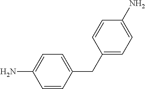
C1=CC(CC2=CC=C(N)C=C2)=CC=C1N
